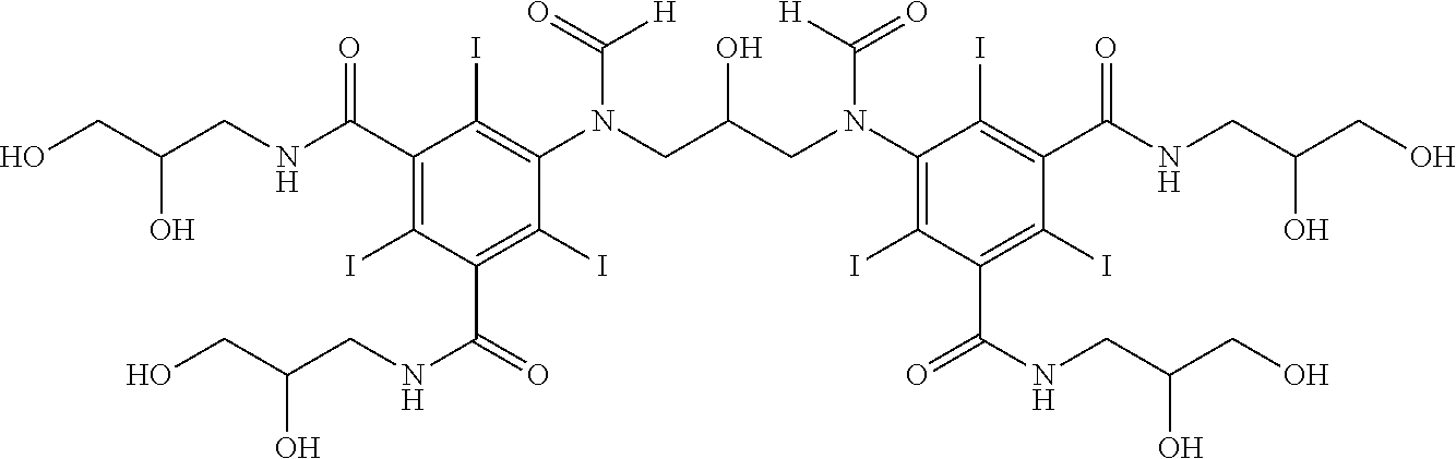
OCC(CNC(C1=C(I)C(C(=O)NCC(CO)O)=C(I)C(N(CC(CN(C([H])=O)C2=C(I)C(C(=O)NCC(CO)O)=C(I)C(C(NCC(CO)O)=O)=C2I)O)C(=O)[H])=C1I)=O)O
